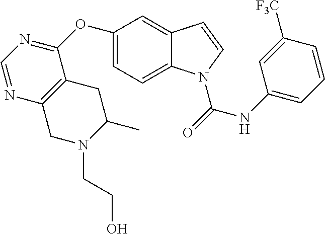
C1(OC2=NC=NC3=C2CC(C)N(CCO)C3)=CC=C2C(=C1)C=CN2C(=O)NC1=CC=CC([F3C])=C1
